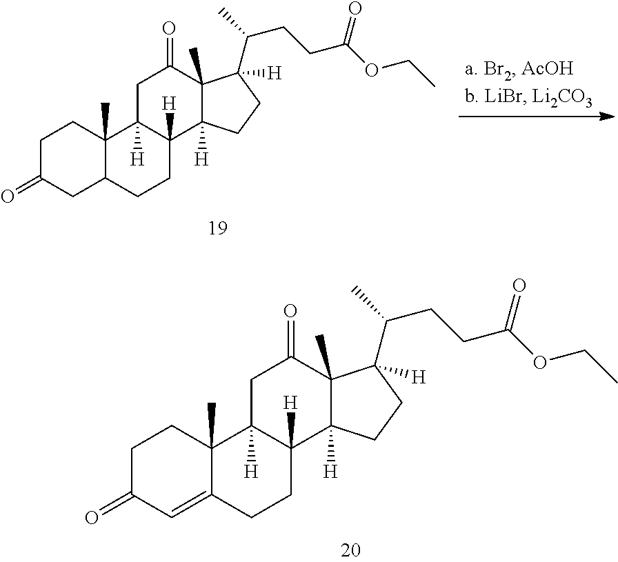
C1=C2CCC3([H])C([H])(C2(C)CCC1=O)CC(=O)C1(C)C(C(C)CCC(OCC)=O)([H])CCC13[H].C1C2CCC3([H])C([H])(C2(C)CCC1=O)CC(=O)C1(C)C(C(C)CCC(OCC)=O)([H])CCC13[H]
